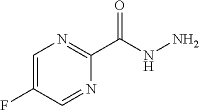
C1=C(F)C=NC(C(NN)=O)=N1
